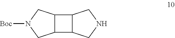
C12C(C3C1CNC3)CN([Boc])C2
